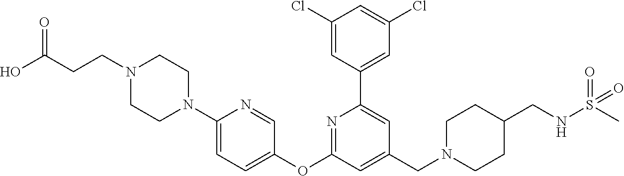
C1(Cl)=CC(C2=CC(CN3CCC(CNS(=O)(C)=O)CC3)=CC(OC3=CC=C(N4CCN(CCC(O)=O)CC4)N=C3)=N2)=CC(Cl)=C1
